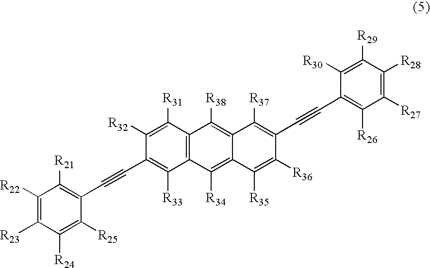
C1([R22])=C([R23])C([R24])=C([R25])C(C#CC2=C([R33])C3=C(C([R31])=C2[R32])C([R38])=C2C(=C3[R34])C([R35])=C([R36])C(C#CC3=C([R26])C([R27])=C([R28])C([R29])=C3[R30])=C2[R37])=C1[R21]
